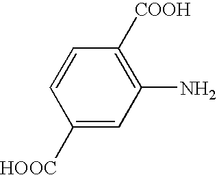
C1([HOOC])=CC(N)=C([COOH])C=C1
